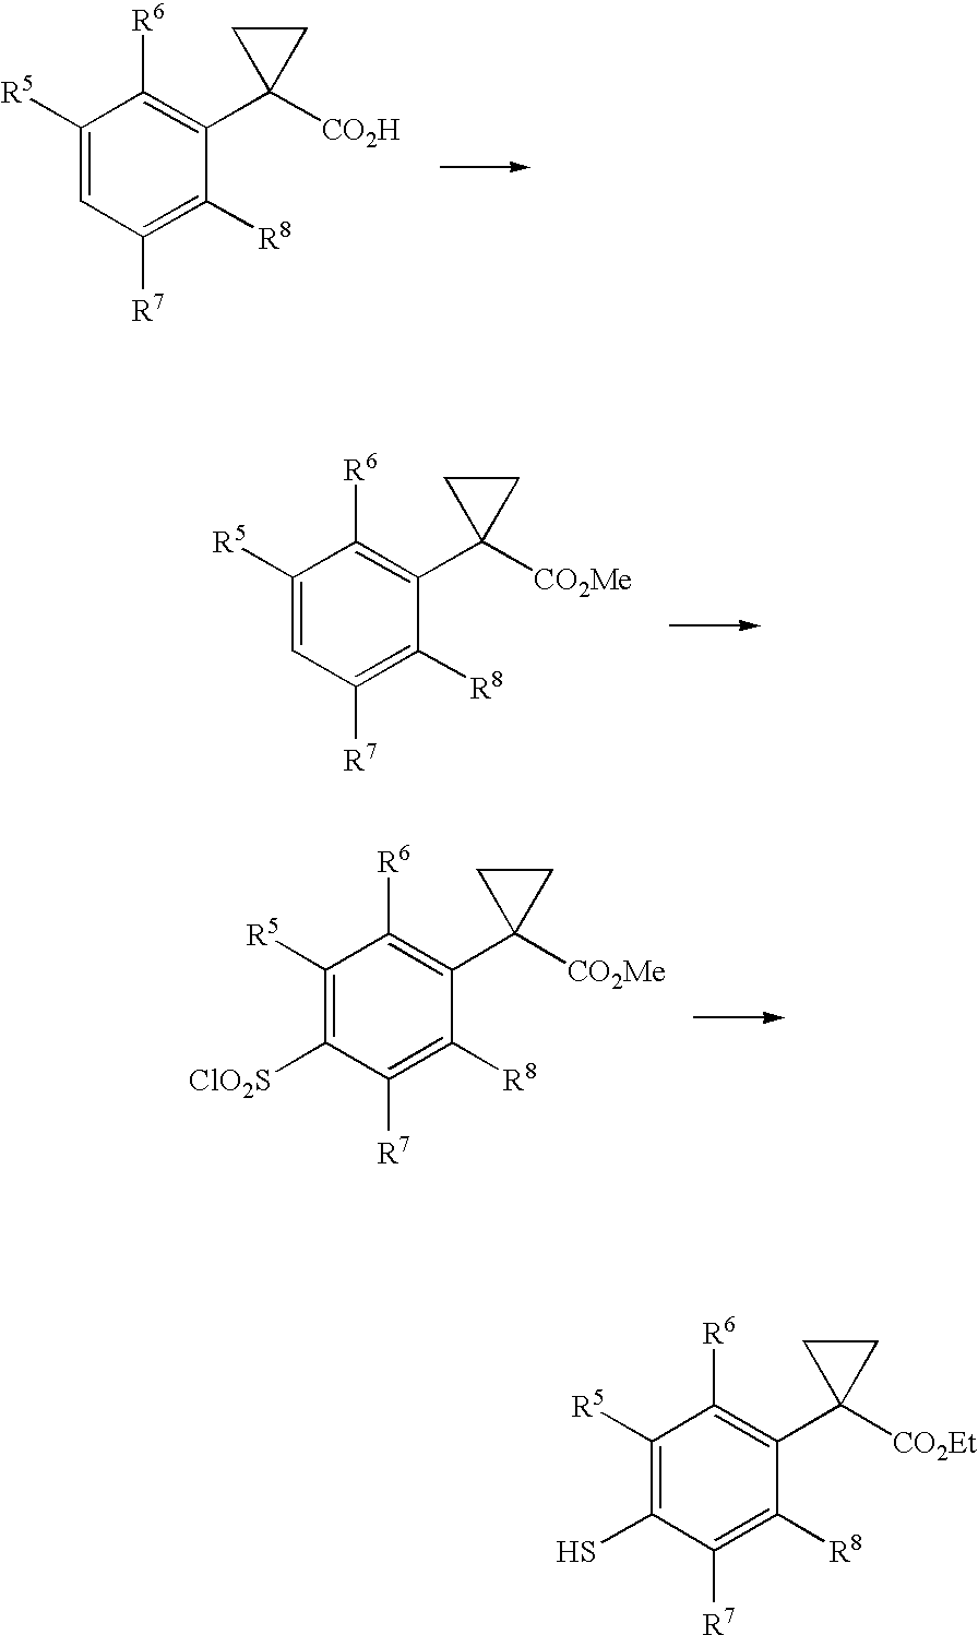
C1([R5])=CC([R7])=C([R8])C(C2([CO2H])CC2)=C1[R6].C1([R5])=CC([R7])=C([R8])C(C2([CO2Me])CC2)=C1[R6].C1([R5])=C([ClO2S])C([R7])=C([R8])C(C2([CO2Me])CC2)=C1[R6].C1([R5])=C(S)C([R7])=C([R8])C(C2([CO2Et])CC2)=C1[R6]
